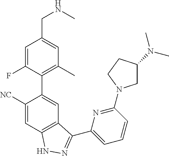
C1=C(F)C(C2=CC3=C(C=C2[NC])NN=C3C2=CC=CC(N3CC(N(C)C)CC3)=N2)=C(C)C=C1CNC
